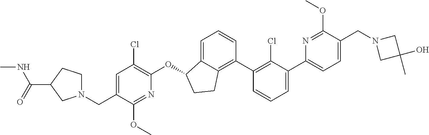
C(C1=CC(Cl)=C(OC2C3=CC=CC(C4=C(Cl)C(C5=CC=C(CN6CC(C)(O)C6)C(OC)=N5)=CC=C4)=C3CC2)N=C1OC)N1CCC(C(=O)NC)C1
